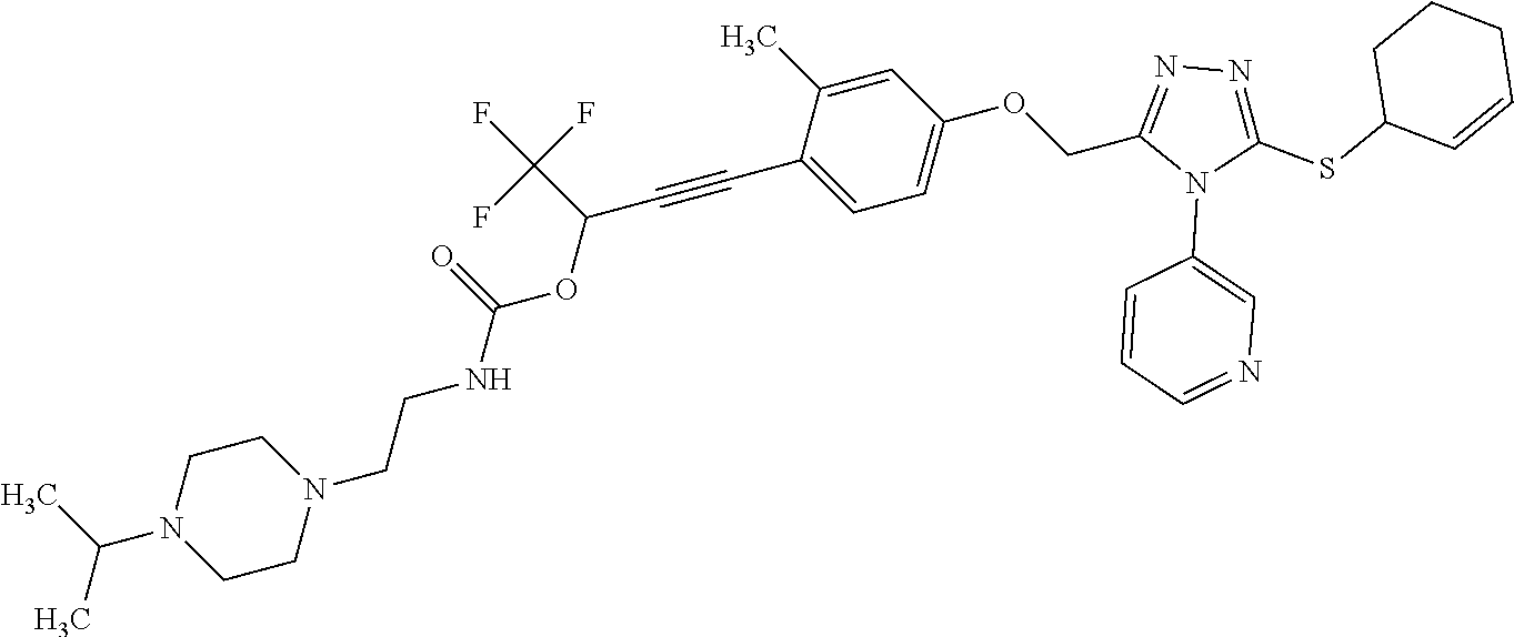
C1=C(C)C(C#CC(OC(NCCN2CCN(C(C)C)CC2)=O)C(F)(F)F)=CC=C1OCC1=NN=C(SC2C=CCCC2)N1C1=CN=CC=C1
